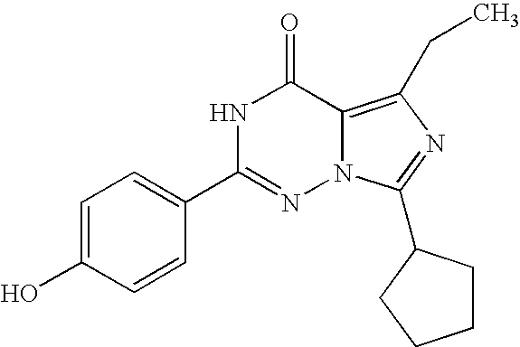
C1=C(O)C=CC(C2=NN3C(=C(CC)N=C3C3CCCC3)C(=O)N2)=C1
